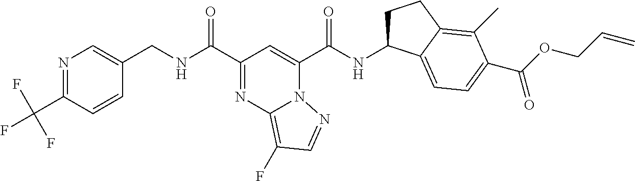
N1=C(C(F)(F)F)C=CC(CNC(C2=NC3=C(F)C=NN3C(C(NC3CCC4=C(C)C(C(OCC=C)=O)=CC=C34)=O)=C2)=O)=C1
